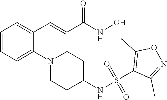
C1=CC=C(N2CCC(NS(=O)(=O)C3=C(C)ON=C3C)CC2)C(C=CC(NO)=O)=C1
